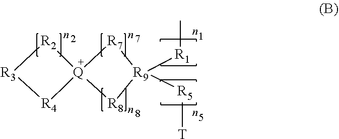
[R1]([R9]1([R5][T])[R7][Q]2([R8]1)[R2][R3][R4]2)C
